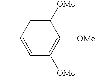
C1([OMe])=CC(C)=CC([OMe])=C1[OMe]
